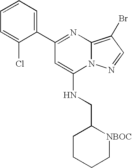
C1=CC=C(C2=NC3=C(Br)C=NN3C(NCC3CCCC[NBOC]3)=C2)C(Cl)=C1
